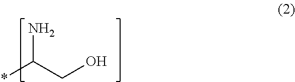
NC(CO)*
